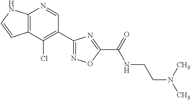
C12=C(C(Cl)=C(C3=NOC(C(NCCN(C)C)=O)=N3)C=N1)C=CN2
